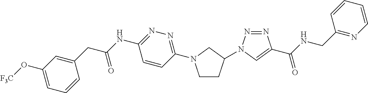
C1CC(N2N=NC(C(NCC3=NC=CC=C3)=O)=C2)CN1C1=NN=C(NC(CC2=CC(O[F3C])=CC=C2)=O)C=C1
